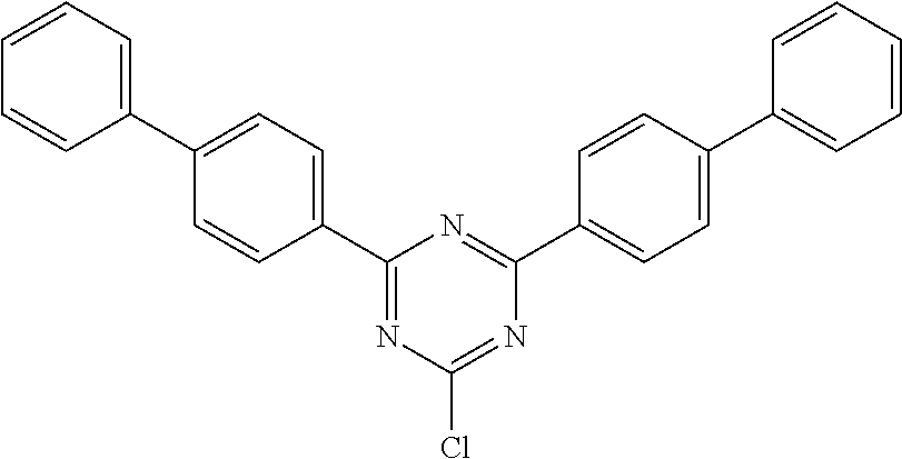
C1=CC=C(C2=CC=C(C3=NC(Cl)=NC(C4=CC=C(C5=CC=CC=C5)C=C4)=N3)C=C2)C=C1
